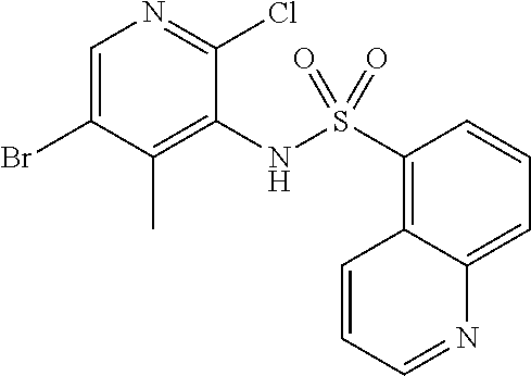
C1(S(NC2=C(C)C(Br)=CN=C2Cl)(=O)=O)=C2C(=CC=C1)N=CC=C2
